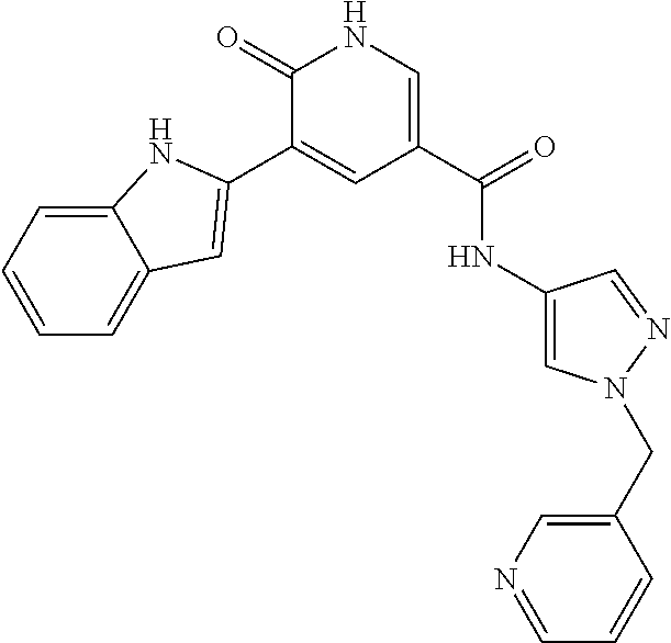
C12=CC=CC=C1C=C(C1=CC(C(=O)NC3=CN(CC4=CN=CC=C4)N=C3)=CNC1=O)N2
